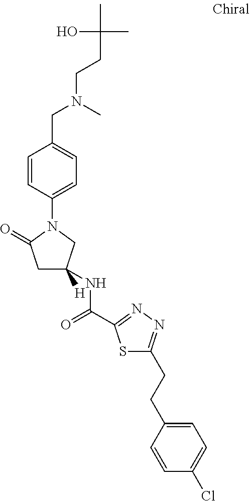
C1C(NC(=O)C2=NN=C(CCC3=CC=C(Cl)C=C3)S2)([H])CN(C2=CC=C(CN(CCC(C)(O)C)C)C=C2)C1=O
